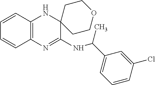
C1=CC2=C(C=C1)N=C(NC(C1=CC=CC(Cl)=C1)C)C1(N2)CCOCC1
